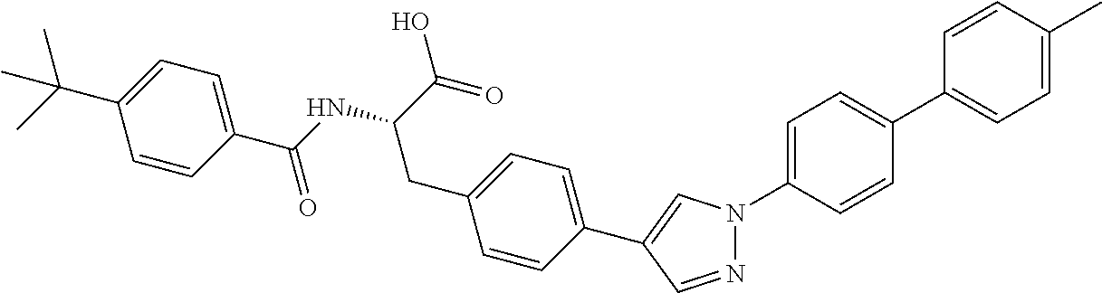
N1=CC(C2=CC=C(CC(C(O)=O)NC(=O)C3=CC=C(C(C)(C)C)C=C3)C=C2)=CN1C1=CC=C(C2=CC=C(C)C=C2)C=C1
